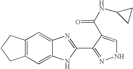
C12=C(C=C3C(=C1)N=C(C1=NNC=C1C(NC1CC1)=O)N3)CCC2
